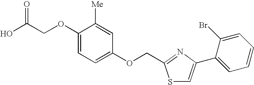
OC(COC1=CC=C(OCC2=NC(C3=CC=CC=C3Br)=CS2)C=C1[Me])=O
